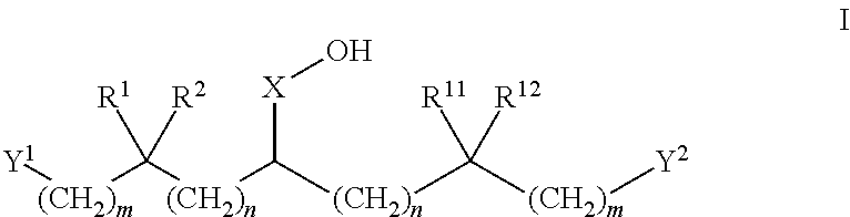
[(CH2)m]([Y1])C([(CH2)n]C([(CH2)n]C([(CH2)m][Y2])([R11])[R12])[X]O)([R1])[R2]
